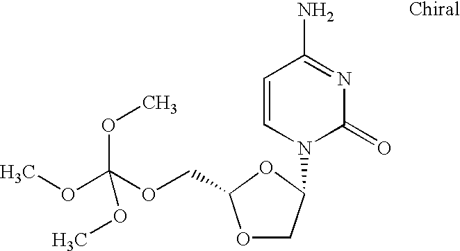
C1=CN(C2COC(COC(OC)(OC)OC)O2)C(=O)N=C1N
